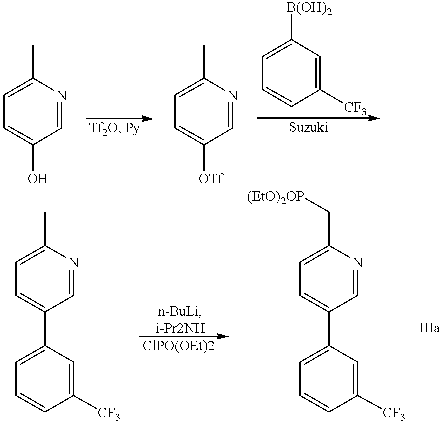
CC1=CC=C(O)C=N1.CC1=CC=C([OTf])C=N1.C1=C([B(OH)2])C=C([CF3])C=C1.CC1=CC=C(C2=CC=CC([CF3])=C2)C=N1.C(C1=CC=C(C2=CC=CC([CF3])=C2)C=N1)[(EtO)2OP]
